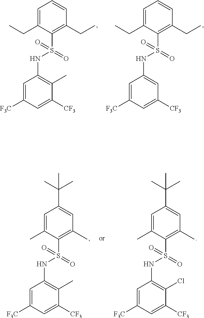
C1=C(CC)C(S(=O)(NC2=C(C)C([CF3])=CC([F3C])=C2)=O)=C(CC)C=C1.C1=C(CC)C(S(=O)(NC2=CC([CF3])=CC([F3C])=C2)=O)=C(CC)C=C1.C1=C(C)C(S(=O)(NC2=C(C)C([CF3])=CC([F3C])=C2)=O)=C(C)C=C1C(C)(C)C.C1=C(C)C(S(=O)(NC2=C(Cl)C([CF3])=CC([F3C])=C2)=O)=C(C)C=C1C(C)(C)C
